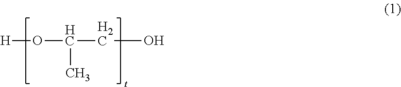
[H]OC(C)CO
